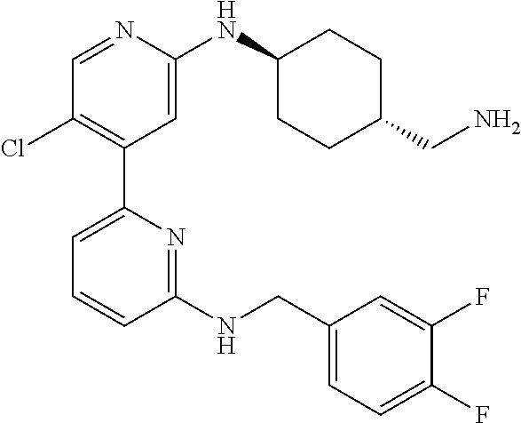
C1=NC(NC2CCC(CN)CC2)=CC(C2=CC=CC(NCC3=CC=C(F)C(F)=C3)=N2)=C1Cl
